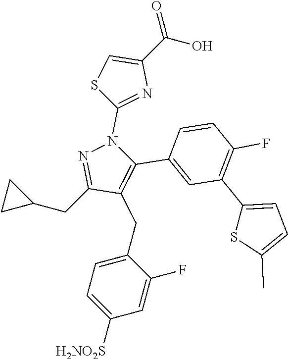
C(C1CC1)C1=NN(C2=NC(C(=O)O)=CS2)C(C2=CC(C3=CC=C(C)S3)=C(F)C=C2)=C1CC1=CC=C([H2NO2S])C=C1F
